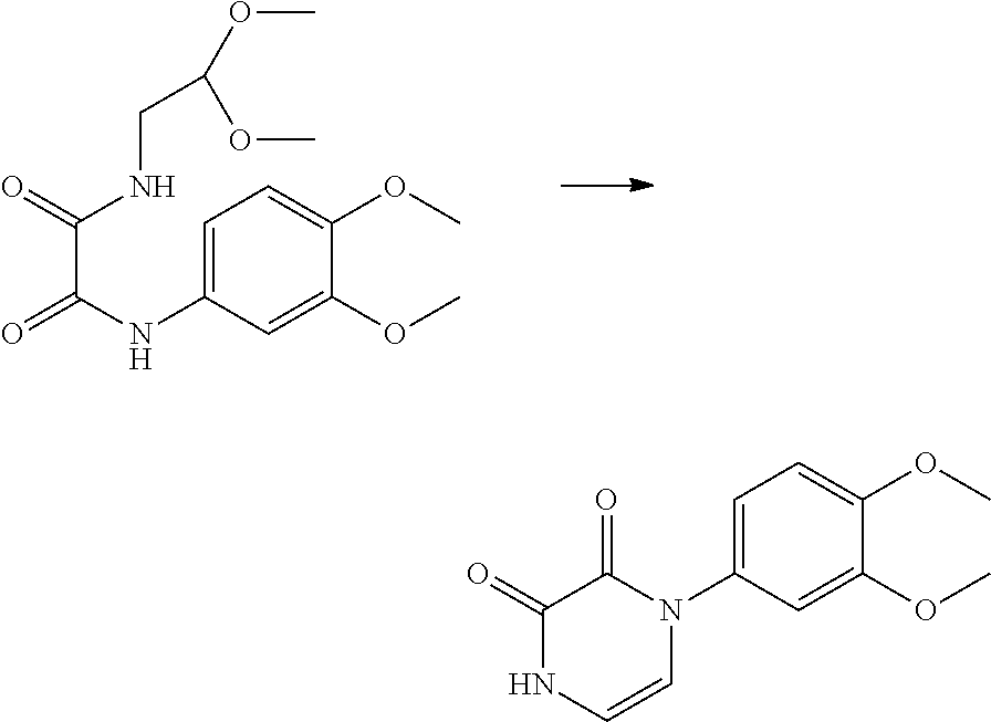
C1=C(NC(=O)C(NCC(OC)OC)=O)C=C(OC)C(OC)=C1.C1=C(N2C(=O)C(=O)NC=C2)C=C(OC)C(OC)=C1
